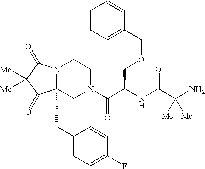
C1(COCC(C(N2CCN3C(CC4=CC=C(F)C=C4)(C2)C(=O)C([Me])([Me])C3=O)=O)NC(C(N)([Me])[Me])=O)=CC=CC=C1
